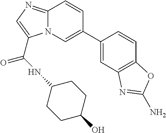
C12=NC=C(C(NC3CCC(O)CC3)=O)N1C=C(C1=CC3=C(C=C1)OC(N)=N3)C=C2
